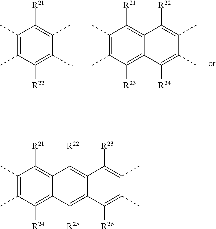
C12=C([R22])C3=C([R21])C(C)=C(C)C([R24])=C3C([R25])=C1C([R26])=C(C)C(C)=C2[R23].C1(C)=C(C)C([R22])=C(C)C(C)=C1[R21].C12=C([R21])C(C)=C(C)C([R23])=C1C([R24])=C(C)C(C)=C2[R22]
